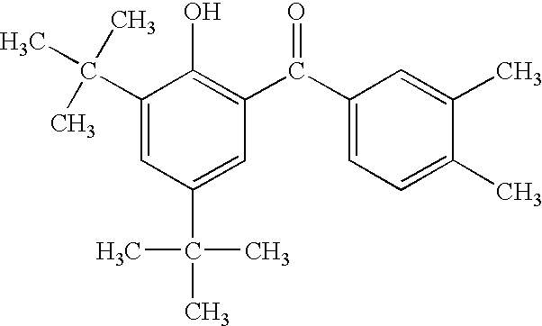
C1(C(C)(C)C)=CC(C(C)(C)C)=CC(C(C2=CC=C(C)C(C)=C2)=O)=C1O
